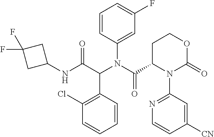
C1=CC(C(C(NC2CC(F)(F)C2)=O)N(C(=O)C2CCOC(=O)N2C2=NC=CC([CN])=C2)C2=CC(F)=CC=C2)=C(Cl)C=C1
